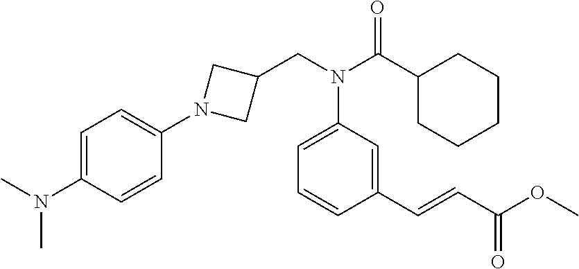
C1(CN(C(C2CCCCC2)=O)C2=CC=CC(C=CC(=O)OC)=C2)CN(C2=CC=C(N(C)C)C=C2)C1
